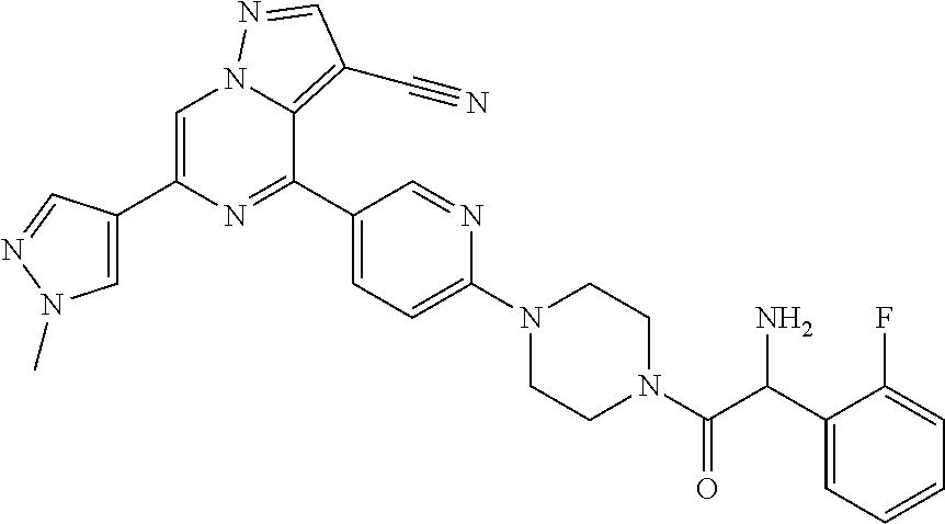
C1=C(C2=CN(C)N=C2)N=C(C2=CC=C(N3CCN(C(=O)C(C4=CC=CC=C4F)N)CC3)N=C2)C2=C(C#N)C=NN12
